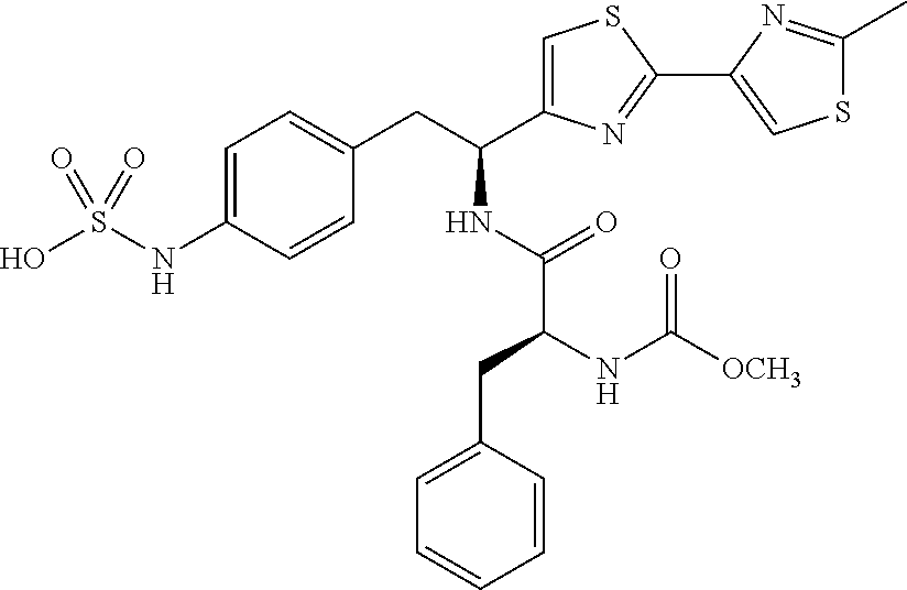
C1=C(NS(O)(=O)=O)C=CC(CC(C2=CSC(C3=CSC(C)=N3)=N2)NC(C(NC([OCH3])=O)CC2=CC=CC=C2)=O)=C1
